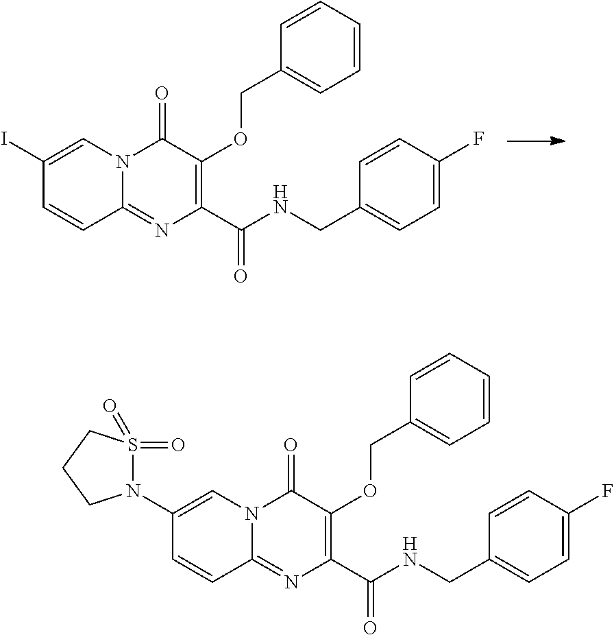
C1=C(I)C=CC2=NC(C(NCC3=CC=C(F)C=C3)=O)=C(OCC3=CC=CC=C3)C(=O)N12.C1=C(N2S(=O)(=O)CCC2)C=CC2=NC(C(NCC3=CC=C(F)C=C3)=O)=C(OCC3=CC=CC=C3)C(=O)N12
